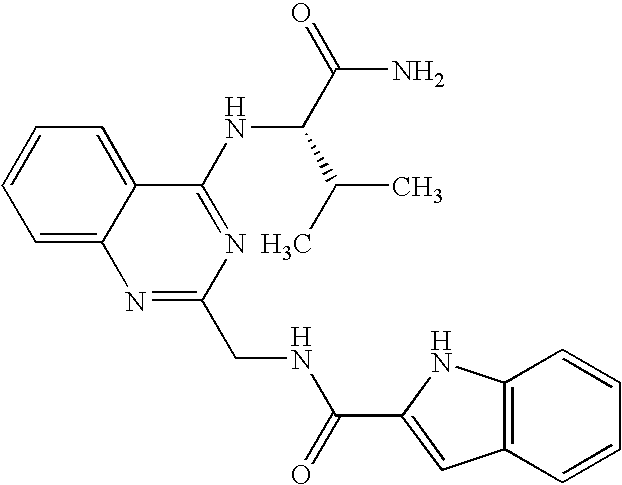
C1=C2C(=CC=C1)C(NC(C(C)C)C(N)=O)=NC(CNC(=O)C1=CC3=C(N1)C=CC=C3)=N2
